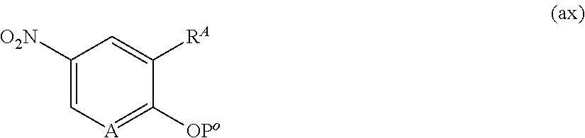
C1([O2N])=C[A]=C([OPo])C([RA])=C1
